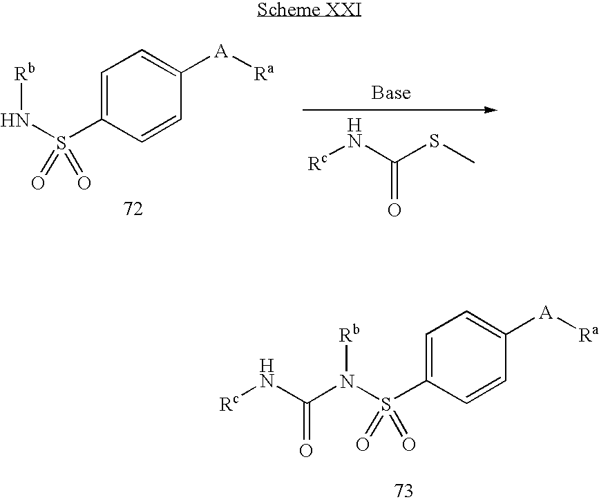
N(S(C1=CC=C([A][Ra])C=C1)(=O)=O)(C(N[Rc])=O)[Rb].N(S(C1=CC=C([A][Ra])C=C1)(=O)=O)[Rb].[Rc]NC(SC)=O
